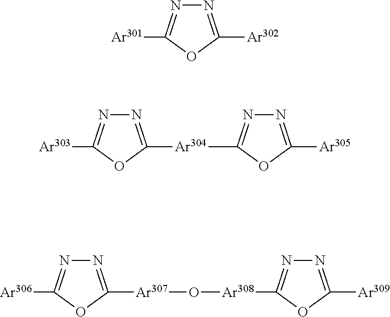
N1=C([Ar302])OC([Ar301])=N1.N1=C([Ar304]C2=NN=C([Ar305])O2)OC([Ar303])=N1.N1=C([Ar307]O[Ar308]C2=NN=C([Ar309])O2)OC([Ar306])=N1
